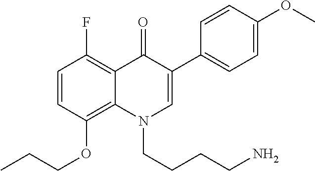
C1=CC(OCCC)=C2C(=C1F)C(=O)C(C1=CC=C(OC)C=C1)=CN2CCCCN
